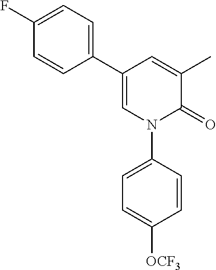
C1(C)=CC(C2=CC=C(F)C=C2)=CN(C2=CC=C([OCF3])C=C2)C1=O
